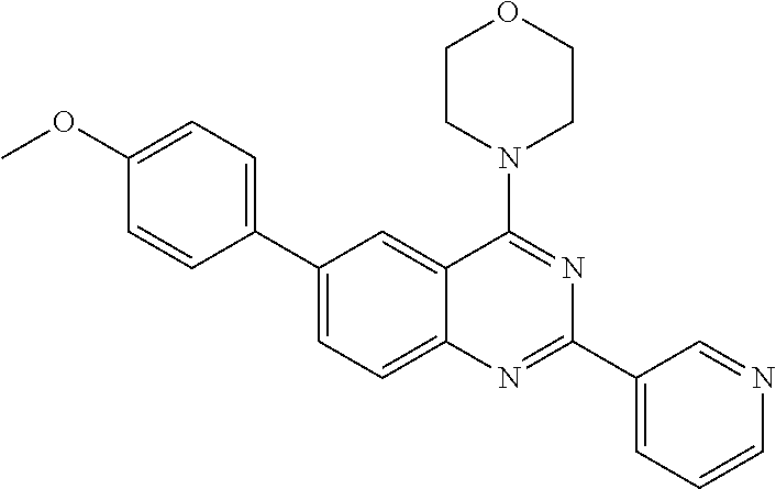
C1(C2=CC=C(OC)C=C2)=CC=C2C(=C1)C(N1CCOCC1)=NC(C1=CC=CN=C1)=N2
